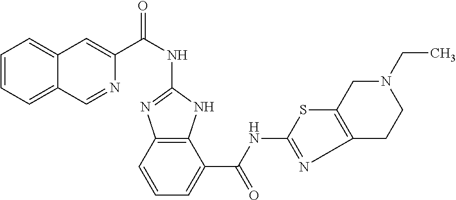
C1(NC(C2=CC3=CC=CC=C3C=N2)=O)=NC2=C(N1)C(C(NC1=NC3=C(S1)CN(CC)CC3)=O)=CC=C2
